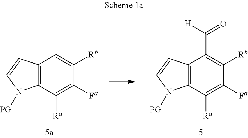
C12=C(C([Ra])=C([Fa])C([Rb])=C1)N([PG])C=C2.C12=C(C([Ra])=C([Fa])C([Rb])=C1C([H])=O)N([PG])C=C2
